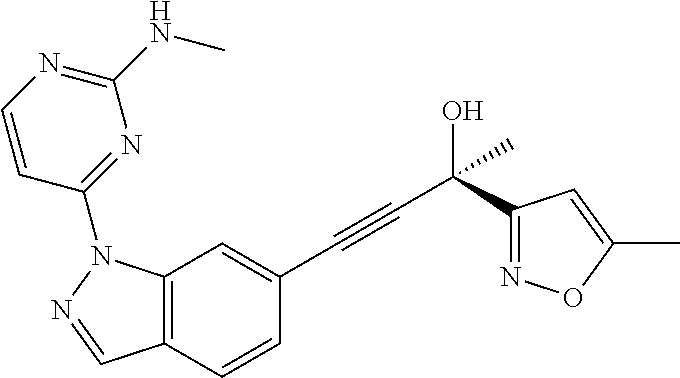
C12=C(C=CC(C#CC(O)(C)C3=NOC(C)=C3)=C1)C=NN2C1=NC(NC)=NC=C1
